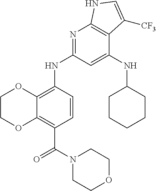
C1COC2=C(C(N3CCOCC3)=O)C=CC(NC3=NC4=C(C(NC5CCCCC5)=C3)C([CF3])=CN4)=C2O1
